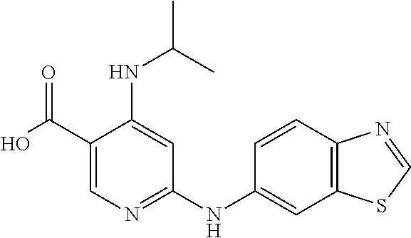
C1(C(O)=O)=CN=C(NC2=CC3=C(C=C2)N=CS3)C=C1NC(C)C
